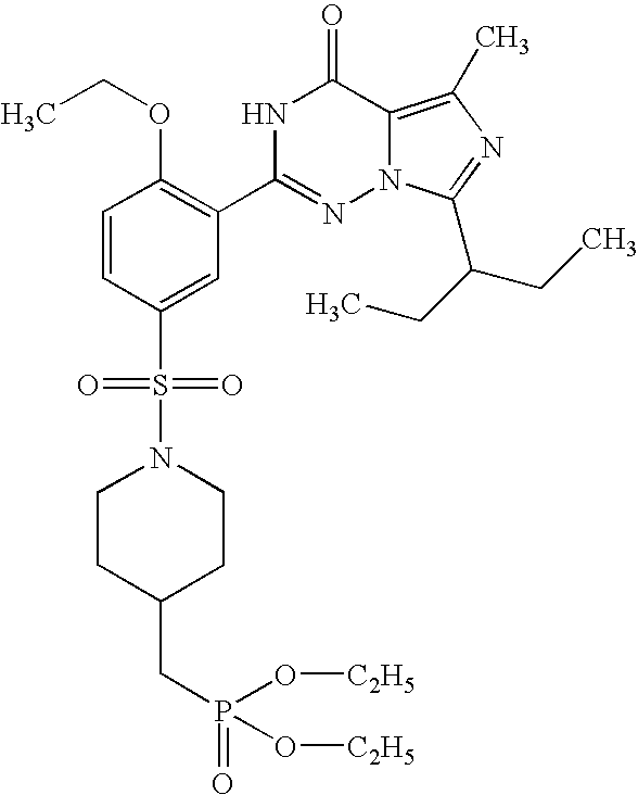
C1=CC(S(=O)(=O)N2CCC(CP(=O)(O[C2H5])O[C2H5])CC2)=CC(C2=NN3C(=C(C)N=C3C(CC)CC)C(=O)N2)=C1OCC
